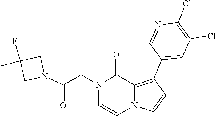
N1(CC(N2CC(C)(F)C2)=O)C=CN2C(=C(C3=CC(Cl)=C(Cl)N=C3)C=C2)C1=O
